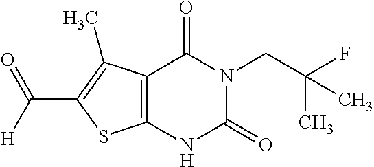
C12=C(NC(=O)N(CC(F)(C)C)C1=O)SC(C(=O)[H])=C2C
